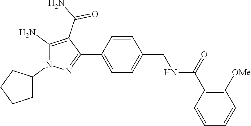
C1=CC(C(=O)NCC2=CC=C(C3=NN(C4CCCC4)C(N)=C3C(=O)N)C=C2)=C([OMe])C=C1
